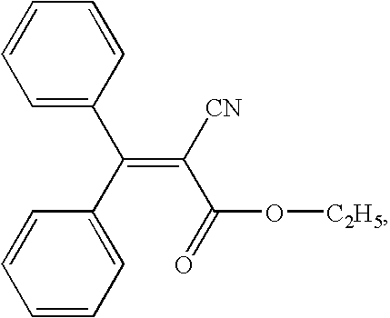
C1=C(C(C2=CC=CC=C2)=C([CN])C(O[C2H5])=O)C=CC=C1
